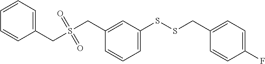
C1=CC=C(CS(CC2=CC(SSCC3=CC=C(F)C=C3)=CC=C2)(=O)=O)C=C1
